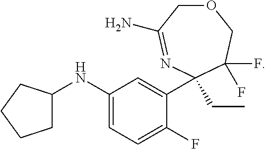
C1(NC2=CC=C(F)C(C3(CC)N=C(N)COCC3(F)F)=C2)CCCC1
